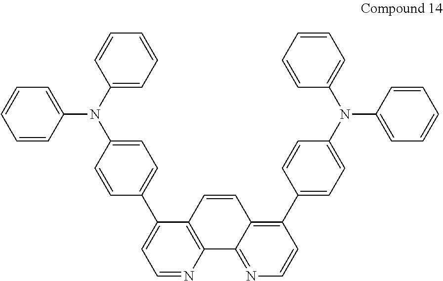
C1=NC2=C(C(C3=CC=C(N(C4=CC=CC=C4)C4=CC=CC=C4)C=C3)=C1)C=CC1=C(C3=CC=C(N(C4=CC=CC=C4)C4=CC=CC=C4)C=C3)C=CN=C21
